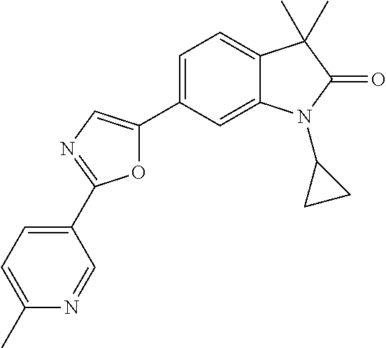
O1C(C2=CC=C3C(=C2)N(C2CC2)C(=O)C3(C)C)=CN=C1C1=CC=C(C)N=C1
